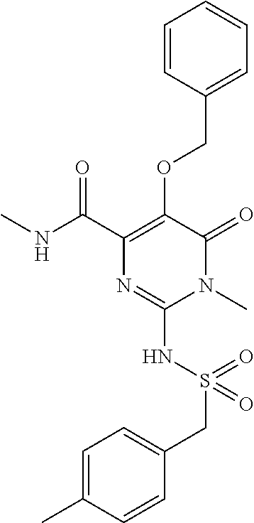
C1=CC(COC2=C(C(NC)=O)N=C(NS(CC3=CC=C(C)C=C3)(=O)=O)N(C)C2=O)=CC=C1
